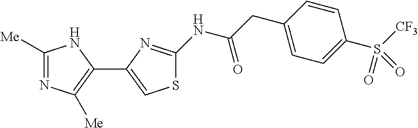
C1([Me])=NC([Me])=C(C2=CSC(NC(CC3=CC=C(S([CF3])(=O)=O)C=C3)=O)=N2)N1
